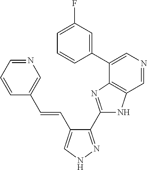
N1=CC=CC(C=CC2=CNN=C2C2=NC3=C(N2)C=NC=C3C2=CC(F)=CC=C2)=C1
